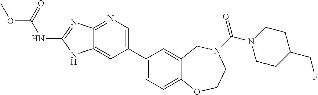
C1(C2=CN=C3C(=C2)NC(NC(=O)OC)=N3)=CC=C2C(=C1)CN(C(N1CCC(CF)CC1)=O)CCO2
